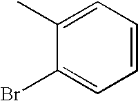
C1(Br)=CC=CC=C1C
